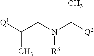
[Q1]C(CN(C([Q2])C)[R3])C
